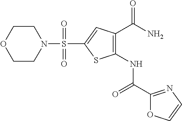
C1(NC(C2=NC=CO2)=O)=C(C(N)=O)C=C(S(N2CCOCC2)(=O)=O)S1
